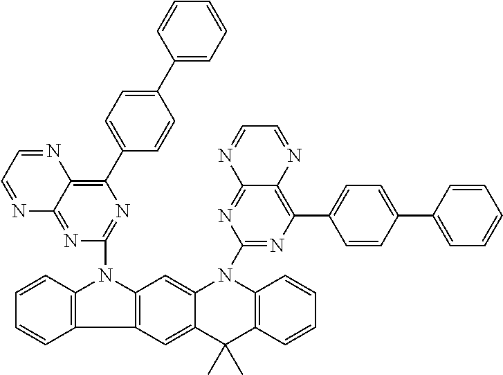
C12=C(C3=C(N1C1=NC(C4=CC=C(C5=CC=CC=C5)C=C4)=C4C(=N1)N=CC=N4)C=C1C(=C3)C(C)(C)C3=C(N1C1=NC(C4=CC=C(C5=CC=CC=C5)C=C4)=C4C(=N1)N=CC=N4)C=CC=C3)C=CC=C2
